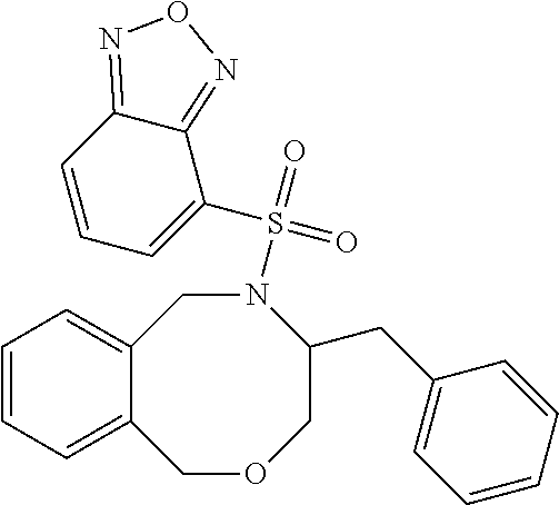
C12=CC=CC=C1COCC(CC1=CC=CC=C1)N(S(=O)(=O)C1=CC=CC3=NON=C13)C2
